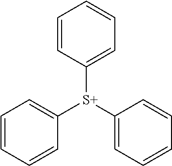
C1=CC=CC([S+](C2=CC=CC=C2)C2=CC=CC=C2)=C1
